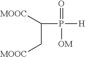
C(P(=O)([H])[OM])(C[MOOC])[MOOC]
